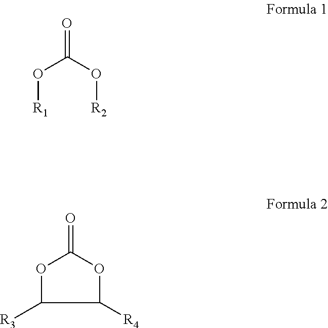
O([R1])C(O[R2])=O.O1C([R3])C([R4])OC1=O
